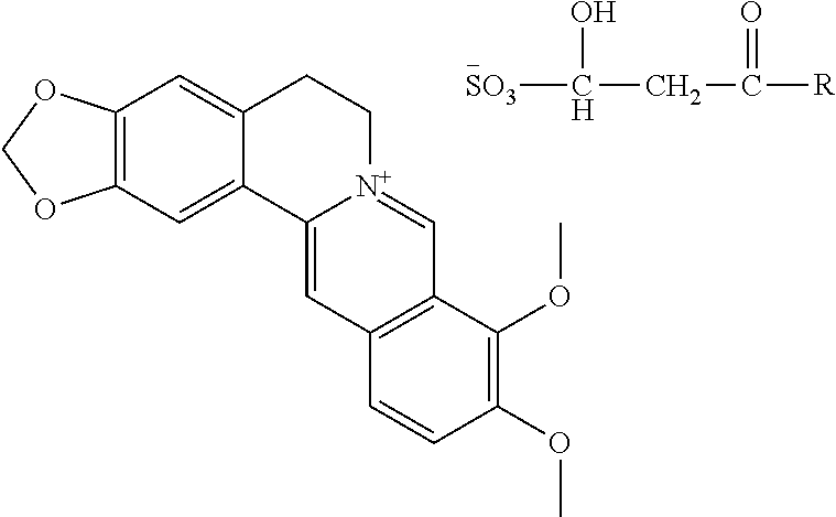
C12=C(OCO1)C=C1C(=C2)C2=CC3=C(C=[N+]2CC1)C(OC)=C(OC)C=C3.[SO3]C(CC([R])=O)O
